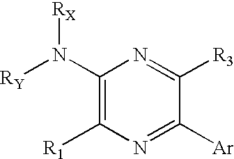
C1([Ar])=NC([R1])=C(N([RY])[RX])N=C1[R3]
